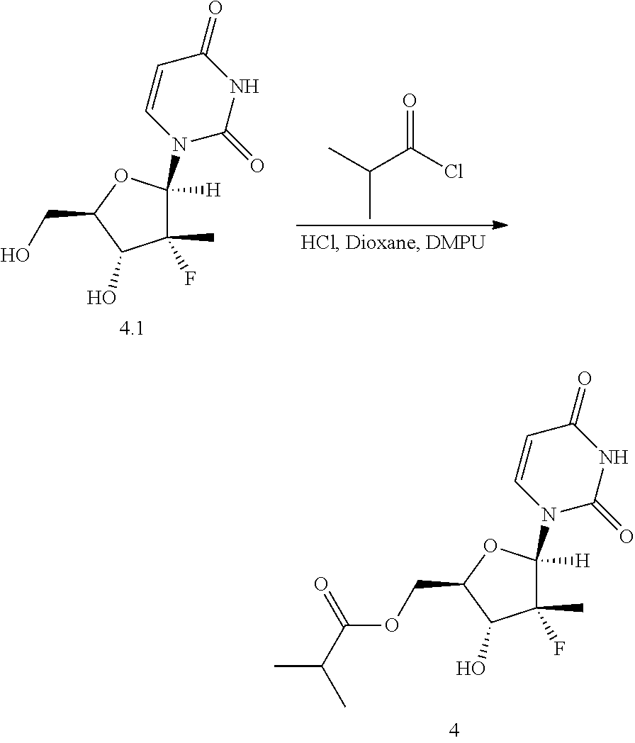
C1(C)(F)C(N2C(=O)NC(=O)C=C2)([H])OC(CO)C1O.C(C(Cl)=O)(C)C.C1(C)(F)C(N2C(=O)NC(=O)C=C2)([H])OC(COC(C(C)C)=O)C1O
